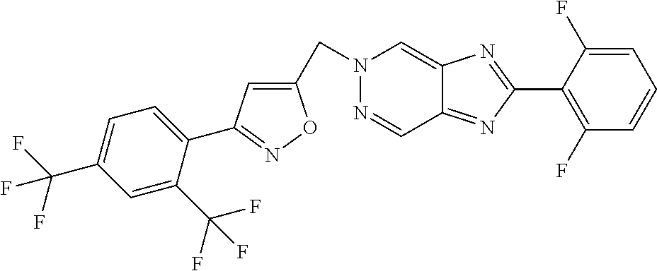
C1(CN2N=CC3=NC(C4=C(F)C=CC=C4F)=NC3=C2)=CC(C2=CC=C(C(F)(F)F)C=C2C(F)(F)F)=NO1
